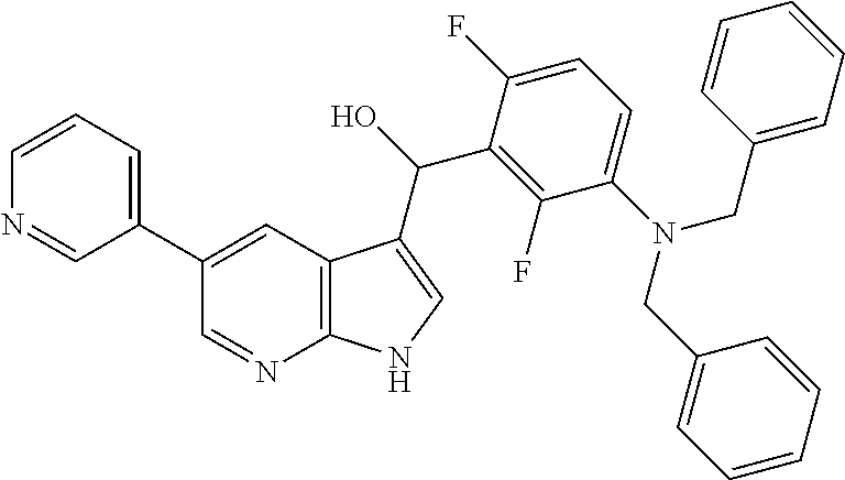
C12=C(C=C(C3=CC=CN=C3)C=N1)C(C(O)C1=C(F)C(N(CC3=CC=CC=C3)CC3=CC=CC=C3)=CC=C1F)=CN2
